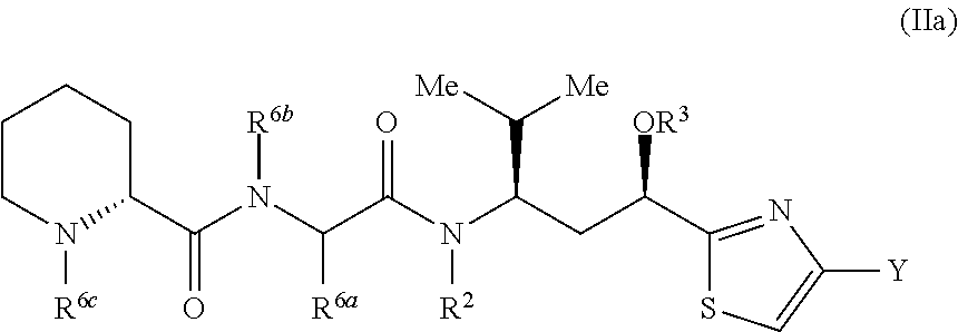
[R6a]C(C(N([R2])C(CC(C1=NC([Y])=CS1)[OR3])C([Me])[Me])=O)N([R6b])C(=O)C1CCCCN1[R6c]
